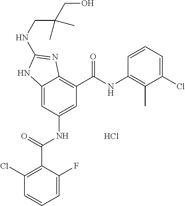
C12=CC(NC(C3=C(Cl)C=CC=C3F)=O)=CC(C(NC3=C(C)C(Cl)=CC=C3)=O)=C1N=C(NCC(CO)(C)C)N2.Cl
